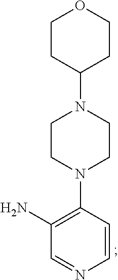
C1=NC=CC(N2CCN(C3CCOCC3)CC2)=C1N
